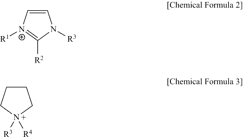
C1=C[N+]([R1])=C([R2])N1[R3].C1CC[N+]([R3])([R4])C1
